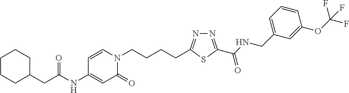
C1(NC(CC2CCCCC2)=O)=CC(=O)N(CCCCC2=NN=C(C(NCC3=CC=CC(OC(F)(F)F)=C3)=O)S2)C=C1
